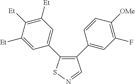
C1([Et])=CC(C2=C(C3=CC(F)=C([OMe])C=C3)C=NS2)=CC([Et])=C1[Et]
